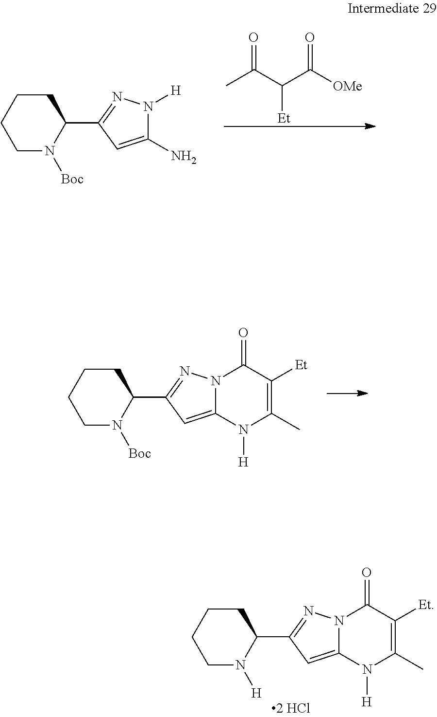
CC(C([Et])C([OMe])=O)=O.C1N([Boc])C(C2=NN([H])C(N)=C2)CCC1.C1N([Boc])C(C2=NN3C(=C2)N([H])C(C)=C([Et])C3=O)CCC1.C1N([H])C(C2=NN3C(=C2)N([H])C(C)=C([Et])C3=O)CCC1
